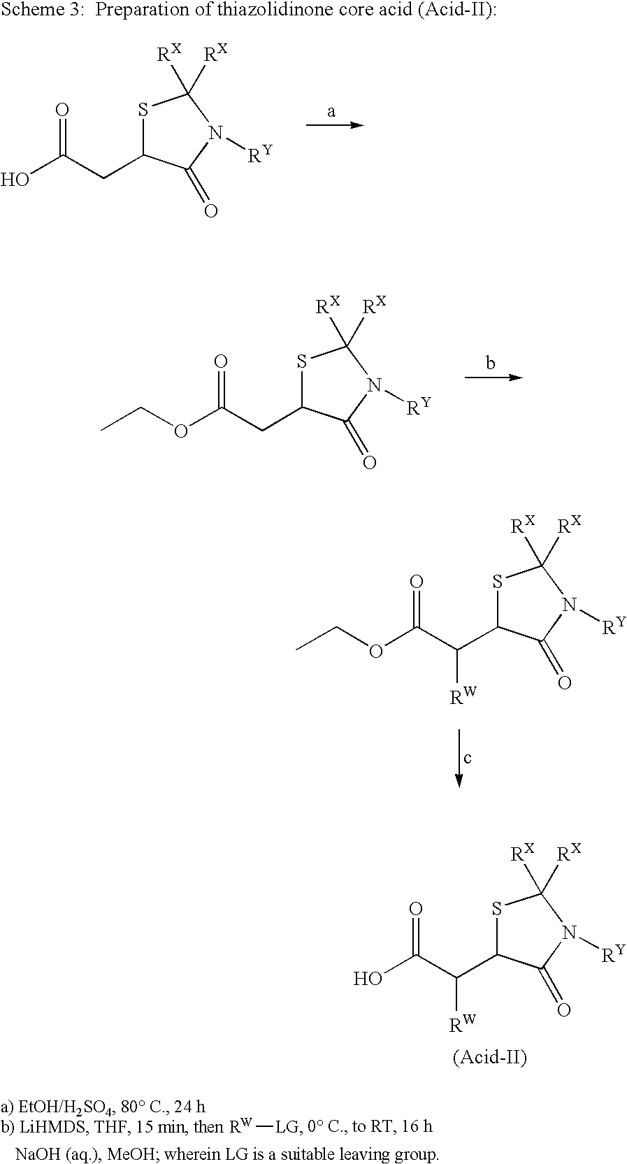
S1C(CC(O)=O)C(=O)N([RY])C1([RX])[RX].S1C(CC(OCC)=O)C(=O)N([RY])C1([RX])[RX].S1C(C(C(OCC)=O)[RW])C(=O)N([RY])C1([RX])[RX].S1C(C(C(O)=O)[RW])C(=O)N([RY])C1([RX])[RX].[RW][LG]
